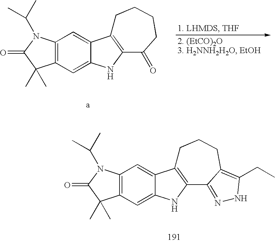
C12=C(C=C3C(=C1)C1=C(N3)C3=NNC(CC)=C3CCC1)C(C)(C)C(=O)N2C(C)C.C12=C(C=C3C(=C1)C1=C(N3)C(=O)CCCC1)C(C)(C)C(=O)N2C(C)C
